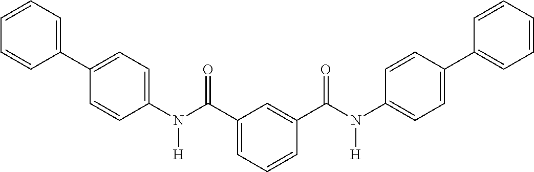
C1(N(C(=O)C2=CC=CC(C(N([H])C3=CC=C(C4=CC=CC=C4)C=C3)=O)=C2)[H])=CC=C(C2=CC=CC=C2)C=C1
